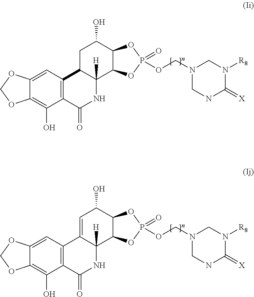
C12=C(C(=O)NC3([H])C1CC(O)C1C3OP(=O)(OCN3CNC(=[X])N([R8])C3)O1)C(O)=C1C(=C2)OCO1.C12=C(C(=O)NC3([H])C1=CC(O)C1C3OP(=O)(OCN3CNC(=[X])N([R8])C3)O1)C(O)=C1C(=C2)OCO1
